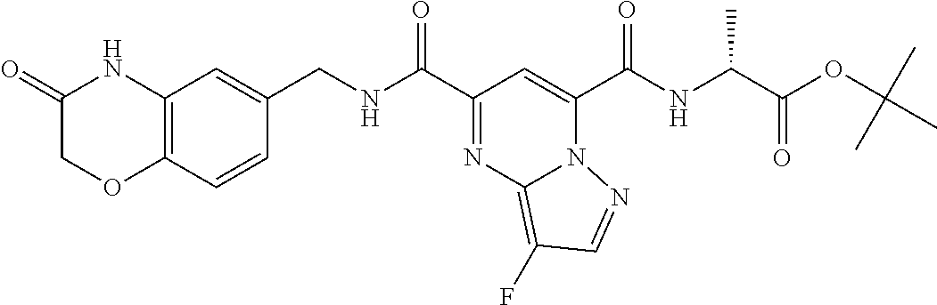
C(C1=NC2=C(F)C=NN2C(C(=O)NC(C(OC(C)(C)C)=O)C)=C1)(=O)NCC1=CC2=C(C=C1)OCC(=O)N2
